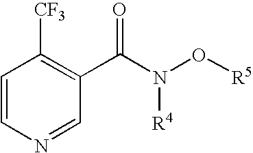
C1=CN=CC(C(N([R4])O[R5])=O)=C1[CF3]
